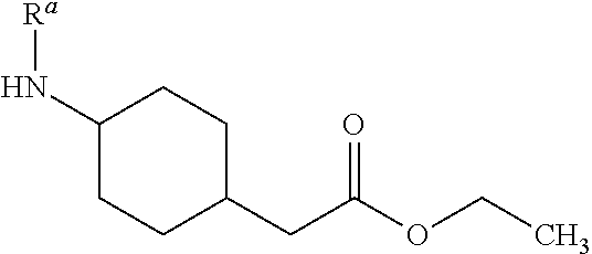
C1(N[Ra])CCC(CC(OCC)=O)CC1
